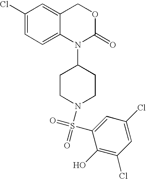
C1(Cl)=CC=C2C(=C1)COC(=O)N2C1CCN(S(C2=CC(Cl)=CC(Cl)=C2O)(=O)=O)CC1
